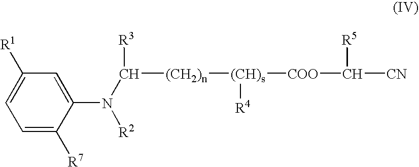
C1([R1])=CC=C([R7])C(N(C([(CH2)n][(CH)s]([COO]C([CN])[R5])[R4])[R3])[R2])=C1
